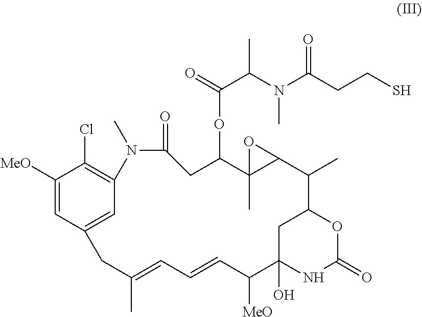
C1([MeO])=CC2=CC(=C1Cl)N(C)C(=O)CC(OC(C(N(C(CCS)=O)C)C)=O)C1(C)C(C(C)C3CC(O)(C([MeO])C=CC=C(C)C2)NC(=O)O3)O1
